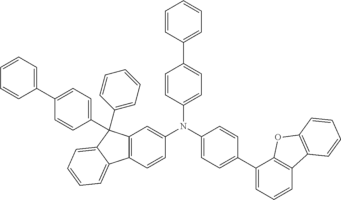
C1(C2=CC=C(C3(C4=CC=CC=C4)C4=C(C=CC(N(C5=CC=C(C6=CC=CC7=C6OC6=C7C=CC=C6)C=C5)C5=CC=C(C6=CC=CC=C6)C=C5)=C4)C4=CC=CC=C34)C=C2)=CC=CC=C1
